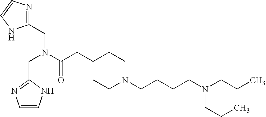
C1(CC(=O)N(CC2=NC=CN2)CC2=NC=CN2)CCN(CCCCN(CCC)CCC)CC1
